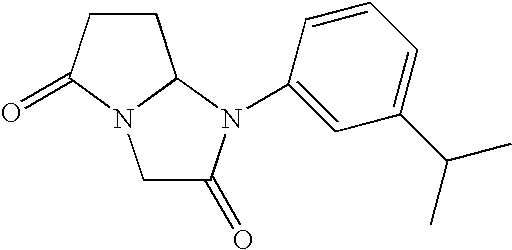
C1C(=O)N(C2=CC(C(C)C)=CC=C2)C2N1C(=O)CC2
